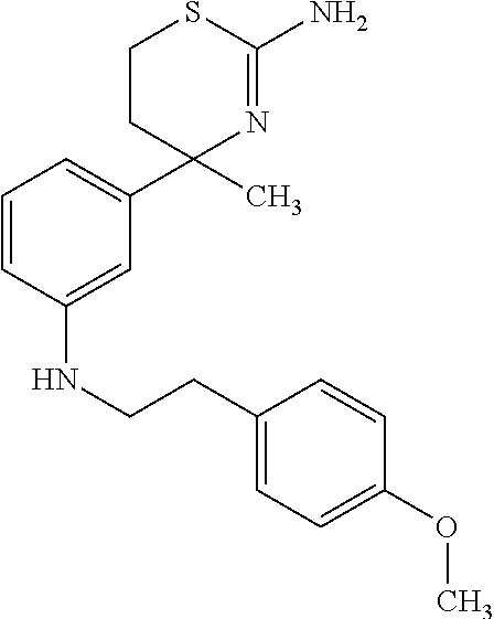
C1=CC(NCCC2=CC=C(OC)C=C2)=CC(C2(C)N=C(N)SCC2)=C1
